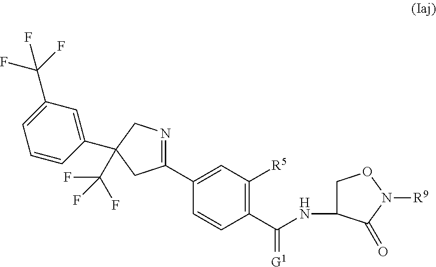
C1(C2=CC([R5])=C(C(=[G1])NC3CON([R9])C3=O)C=C2)=NCC(C2=CC(C(F)(F)F)=CC=C2)(C(F)(F)F)C1
